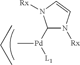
C1([Pd]([L1])C)N([Rx])C=CN1[Rx]
